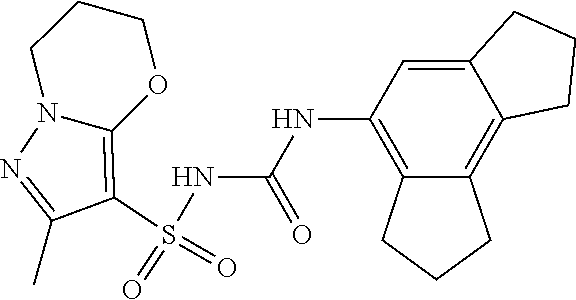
S(NC(NC1=C2C(=C3C(=C1)CCC3)CCC2)=O)(C1=C2N(N=C1C)CCCO2)(=O)=O
